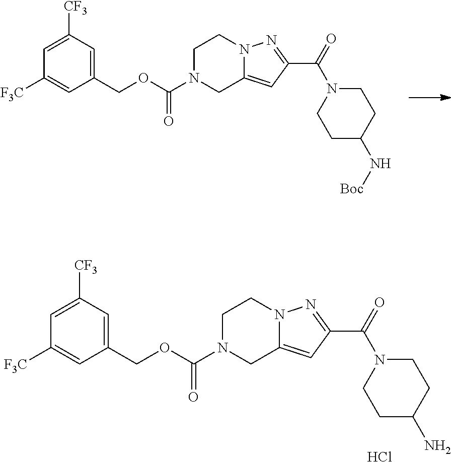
C1([F3C])=CC(COC(N2CC3=CC(C(N4CCC(N[Boc])CC4)=O)=NN3CC2)=O)=CC([CF3])=C1.C1([F3C])=CC(COC(N2CC3=CC(C(N4CCC(N)CC4)=O)=NN3CC2)=O)=CC([CF3])=C1.Cl
